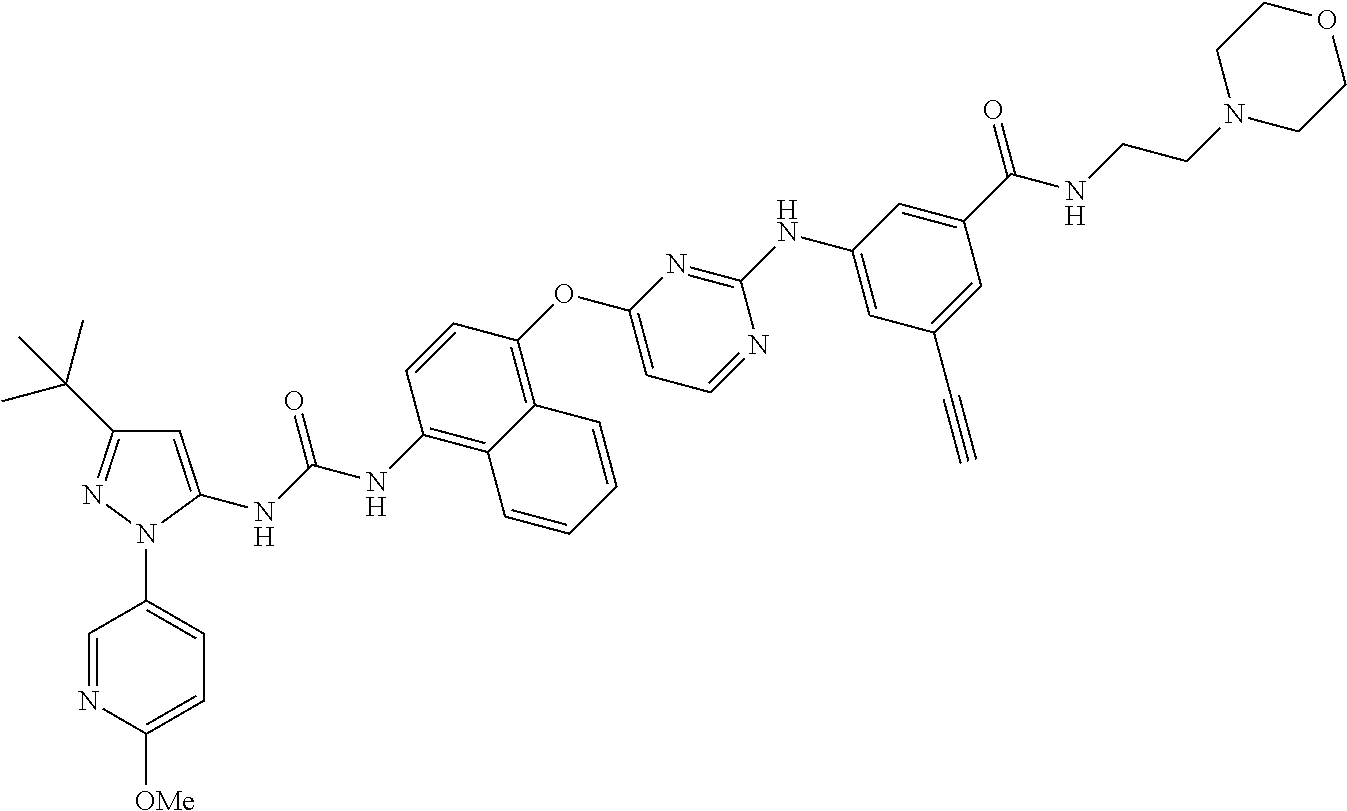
C1=C([OMe])N=CC(N2C(NC(NC3=C4C(=C(OC5=CC=NC(NC6=CC(C#C)=CC(C(=O)NCCN7CCOCC7)=C6)=N5)C=C3)C=CC=C4)=O)=CC(C(C)(C)C)=N2)=C1
